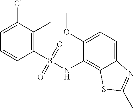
C1=C(Cl)C(C)=C(S(=O)(=O)NC2=C3C(=CC=C2OC)N=C(C)S3)C=C1
